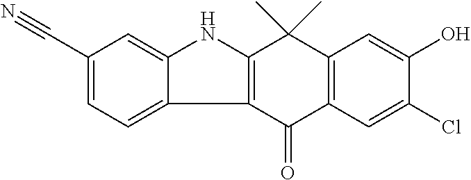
C1(Cl)=CC2=C(C(C)(C)C3=C(C2=O)C2=CC=C(C#N)C=C2N3)C=C1O
